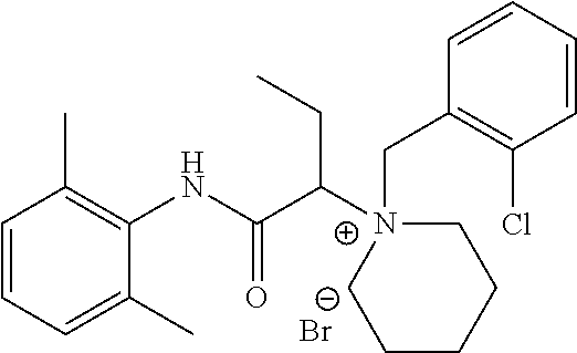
C1=CC=C(C)C(NC(C([N+]2(CC3=C(Cl)C=CC=C3)CCCCC2)CC)=O)=C1C.[Br-]
